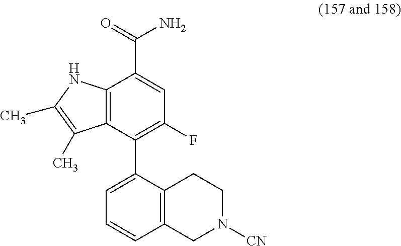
C12=C(C(C3=CC=CC4=C3CCN([CN])C4)=C(F)C=C1C(N)=O)C(C)=C(C)N2
